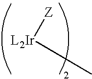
[Z][L2Ir]C
